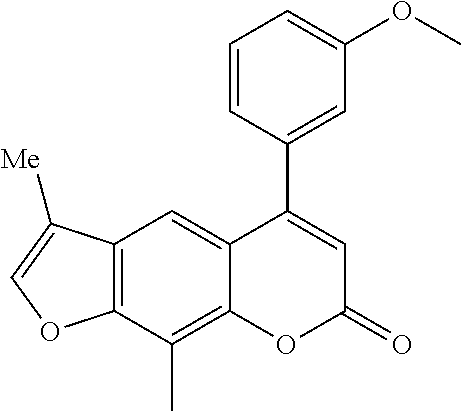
C12=C(C(C)=C3C(=C1)C(C1=CC(OC)=CC=C1)=CC(=O)O3)OC=C2[Me]
